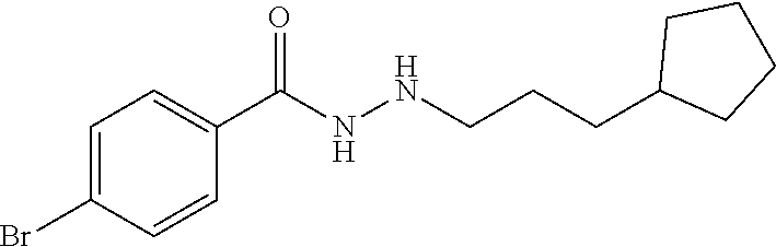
C1(Br)=CC=C(C(NNCCCC2CCCC2)=O)C=C1
